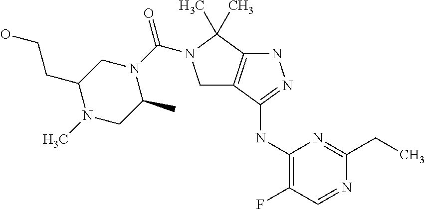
C1(NC2=NNC3=C2CN(C(N2CC(CCO)N(C)CC2C)=O)C3(C)C)=C(F)C=NC(CC)=N1
